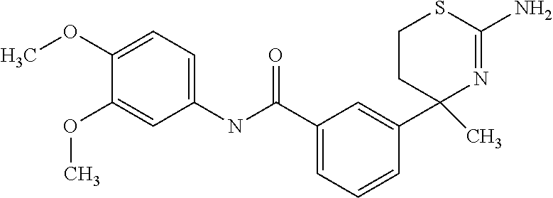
C1(C(=O)NC2=CC=C(OC)C(OC)=C2)=CC=CC(C2(C)N=C(N)SCC2)=C1
